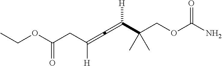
CCOC(CC([H])=C=C(C(C)(C)COC(N)=O)[H])=O
